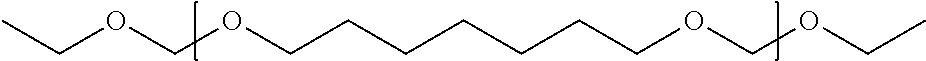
CCOCOCCCCCCCOCOCC
